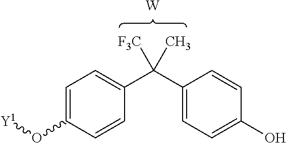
[W].C1=C(O[Y1])C=CC(C(C2=CC=C(O)C=C2)([F3C])C)=C1
